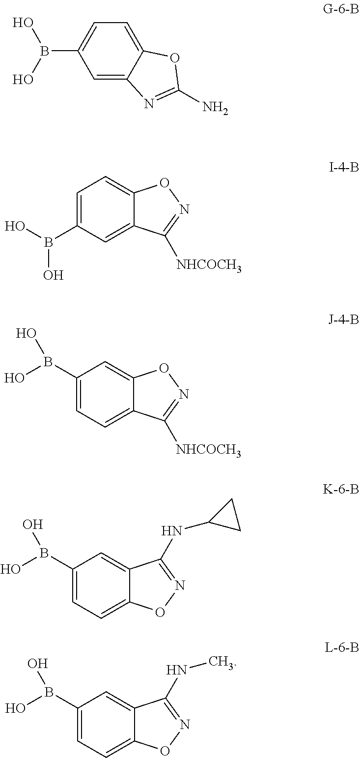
C1=C2C(=CC=C1B(O)O)OC(N)=N2.C1=C(B(O)O)C=C2C(=C1)ON=C2[NHCOCH3].C1(B(O)O)=CC=C2C(=C1)ON=C2[NHCOCH3].C1(B(O)O)=CC=C2C(=C1)C(NC1CC1)=NO2.C1(B(O)O)=CC=C2C(=C1)C(NC)=NO2
